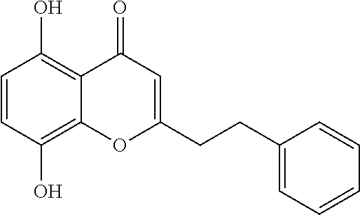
C1=CC(O)=C2C(=C1O)C(=O)C=C(CCC1=CC=CC=C1)O2
